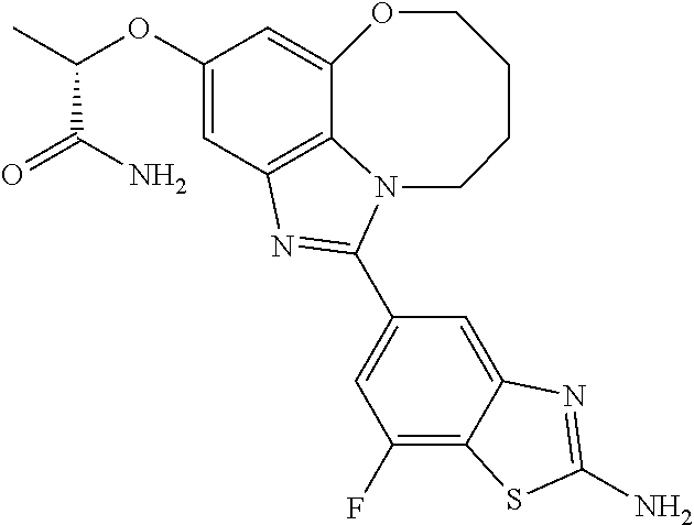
C12=C3C=C(OC(C)C(=O)N)C=C1OCCCCN2C(C1=CC(F)=C2C(=C1)N=C(N)S2)=N3
